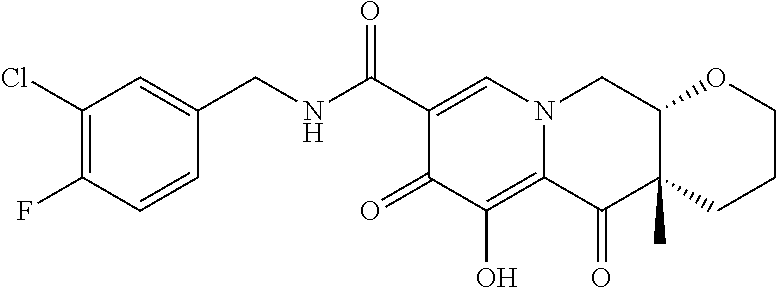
C1(Cl)=C(F)C=CC(CNC(C2=CN3C(=C(O)C2=O)C(=O)C2(C)C(C3)OCCC2)=O)=C1
